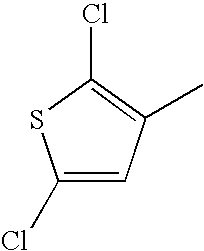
C1(Cl)=CC(C)=C(Cl)S1
